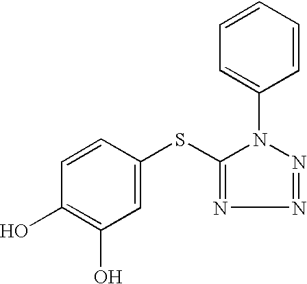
C1=CC=C(N2C(SC3=CC(O)=C(O)C=C3)=NN=N2)C=C1
